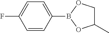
C1=CC(B2OCC(C)O2)=CC=C1F
